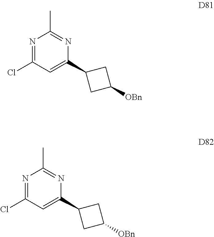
N1=C(Cl)C=C(C2CC([OBn])C2)N=C1C.N1=C(Cl)C=C(C2CC([OBn])C2)N=C1C
